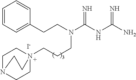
N12(CCCN(C(=N)NC(=N)N)CCC3=CC=CC=C3)CCN(CC1)CC2.[I-]
